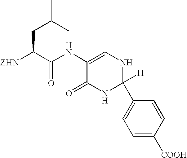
C(C(C(NC1=CNC(C2=CC=C([COOH])C=C2)([H])NC1=O)=O)[ZHN])C(C)C
